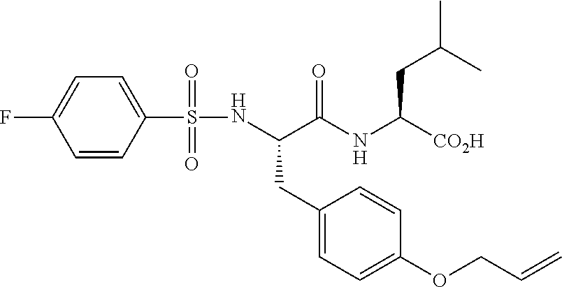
C1=CC(S(=O)(NC(C(NC([CO2H])CC(C)C)=O)CC2=CC=C(OCC=C)C=C2)=O)=CC=C1F
